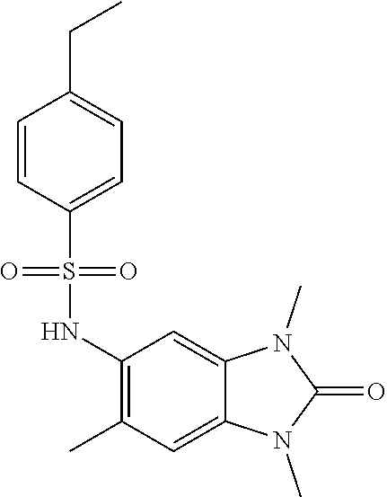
C1(NS(=O)(=O)C2=CC=C(CC)C=C2)=C(C)C=C2C(=C1)N(C)C(=O)N2C
